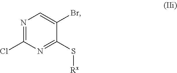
N1=C(Cl)N=C(S[Rx])C(Br)=C1
